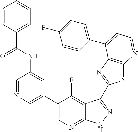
C1=NC=C(C2=CN=C3C(=C2F)C(C2=NC4=C(N2)N=CC=C4C2=CC=C(F)C=C2)=NN3)C=C1NC(C1=CC=CC=C1)=O
